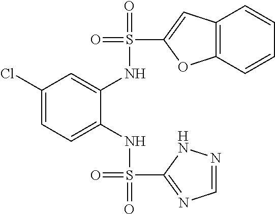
C1(Cl)=CC=C(NS(=O)(=O)C2=NC=NN2)C(NS(=O)(C2=CC3=C(O2)C=CC=C3)=O)=C1
